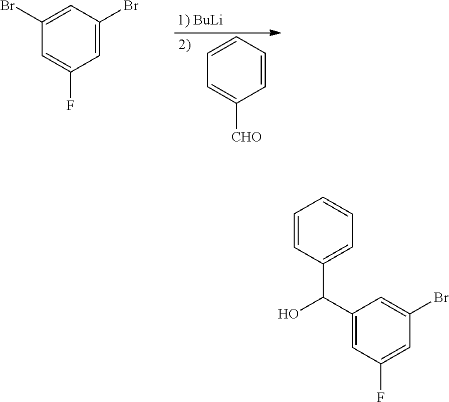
C1=CC=CC([CHO])=C1.C1(Br)=CC(Br)=CC(F)=C1.C1=CC(C(O)C2=CC(F)=CC(Br)=C2)=CC=C1
